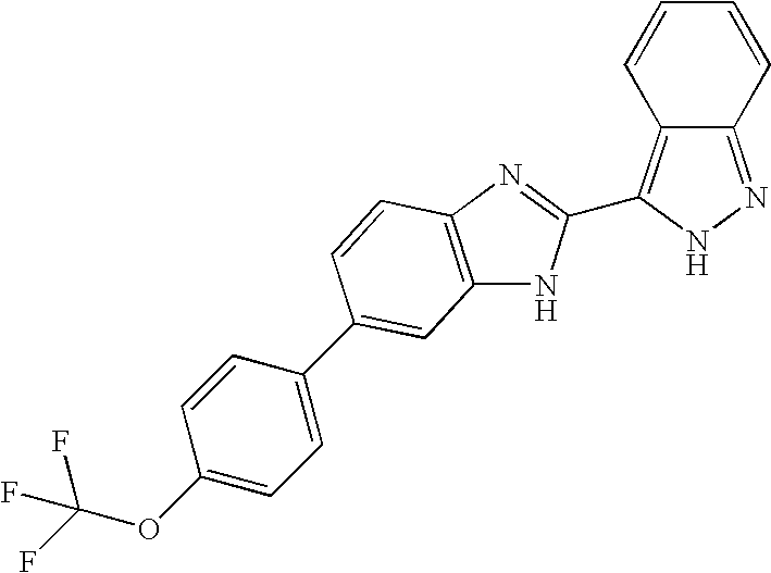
C12=NNC(C3=NC4=C(N3)C=C(C3=CC=C(OC(F)(F)F)C=C3)C=C4)=C1C=CC=C2
